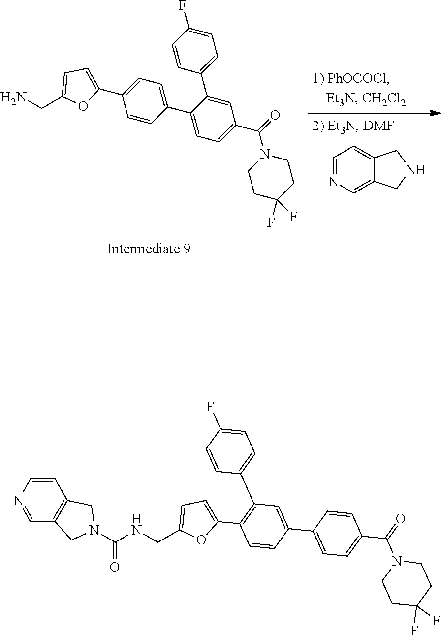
C1=NC=C2C(=C1)CNC2.C1=C(C2=CC=C(F)C=C2)C(C2=CC=C(C3=CC=C(CN)O3)C=C2)=CC=C1C(=O)N1CCC(F)(F)CC1.C1=CC(C2=CC(C3=CC=C(F)C=C3)=C(C3=CC=C(CNC(N4CC5=C(C=CN=C5)C4)=O)O3)C=C2)=CC=C1C(=O)N1CCC(F)(F)CC1
